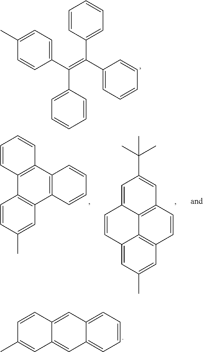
C1(C)=CC=C(C(=C(C2=CC=CC=C2)C2=CC=CC=C2)C2=CC=CC=C2)C=C1.C12=CC(C)=CC3=C1C1=C(C=C(C(C)(C)C)C=C1C=C2)C=C3.C1=CC(C)=CC2=C1C1=C(C=CC=C1)C1=C2C=CC=C1.C1=CC=C2C(=C1)C=C1C(=C2)C=CC(C)=C1
